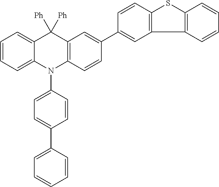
C1=CC=C2C(=C1)C([Ph])([Ph])C1=C(N2C2=CC=C(C3=CC=CC=C3)C=C2)C=CC(C2=CC3=C(C=C2)SC2=C3C=CC=C2)=C1
